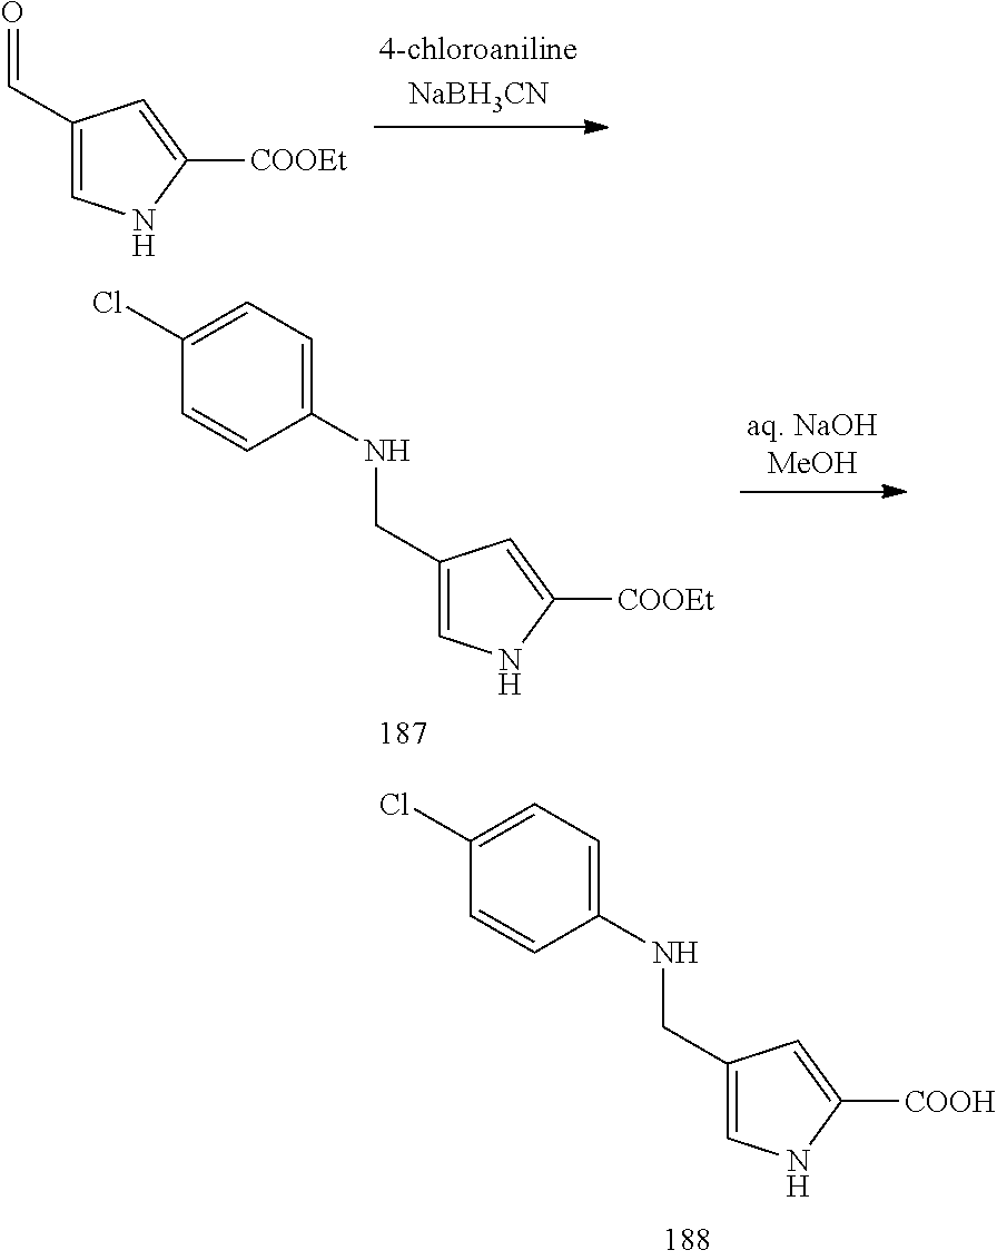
O=CC1=CNC([COOEt])=C1.C1(NCC2=CNC([COOEt])=C2)=CC=C(Cl)C=C1.C1(NCC2=CNC([COOH])=C2)=CC=C(Cl)C=C1
